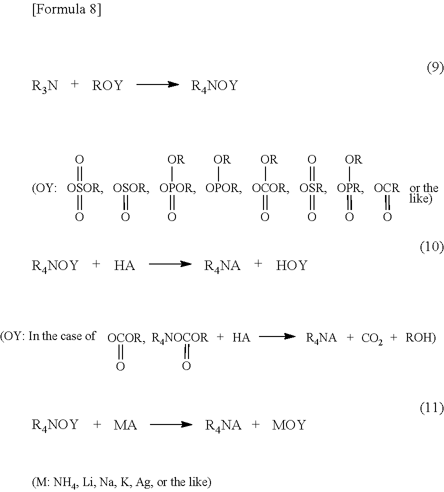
[ROY].[R4NOY].[OSOR](=O)=O.[OSOR]=O.[OPOR]([OR])=O.[OPOR][OR].[OCOR]([OR])=O.[OSR](=O)=O.[OPR]([OR])=O.[OCR]=O.[R4NOY].[HA].[R4NA].[HOY].[OCOR]=O.[R4NOCOR]=O.[HA].[R4NA].[CO2].[R4NOY].[MA].[R4NA].[MOY]
